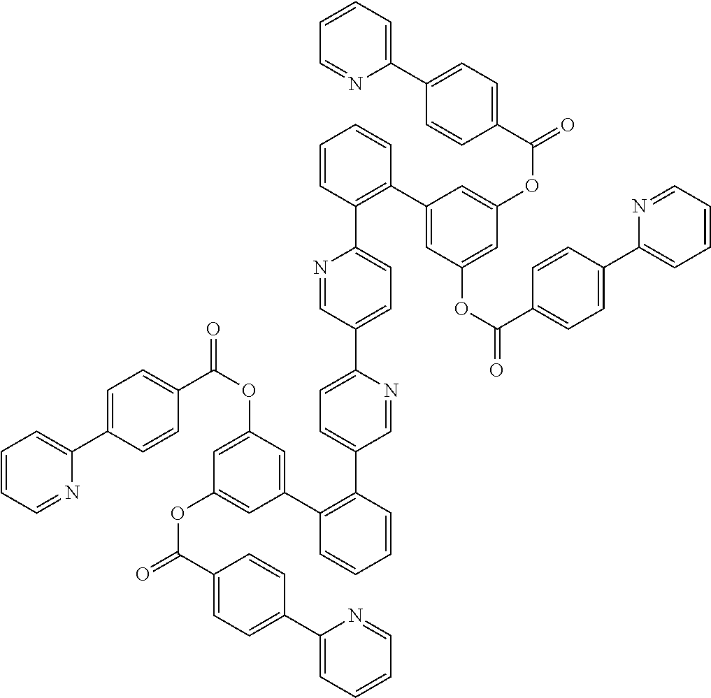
C1=CC=NC(C2=CC=C(C(OC3=CC(OC(=O)C4=CC=C(C5=CC=CC=N5)C=C4)=CC(C4=C(C5=CC=C(C6=CC=C(C7=C(C8=CC(OC(=O)C9=CC=C(C%10=CC=CC=N%10)C=C9)=CC(OC(=O)C9=CC=C(C%10=CC=CC=N%10)C=C9)=C8)C=CC=C7)N=C6)N=C5)C=CC=C4)=C3)=O)C=C2)=C1
